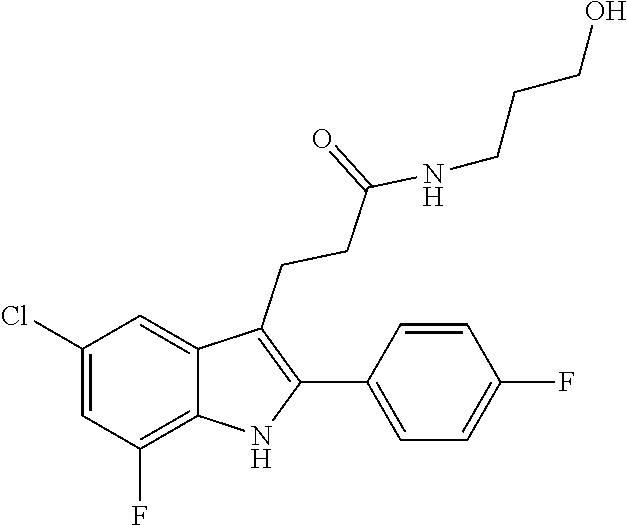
C1(C2=C(CCC(=O)NCCCO)C3=CC(Cl)=CC(F)=C3N2)=CC=C(F)C=C1
